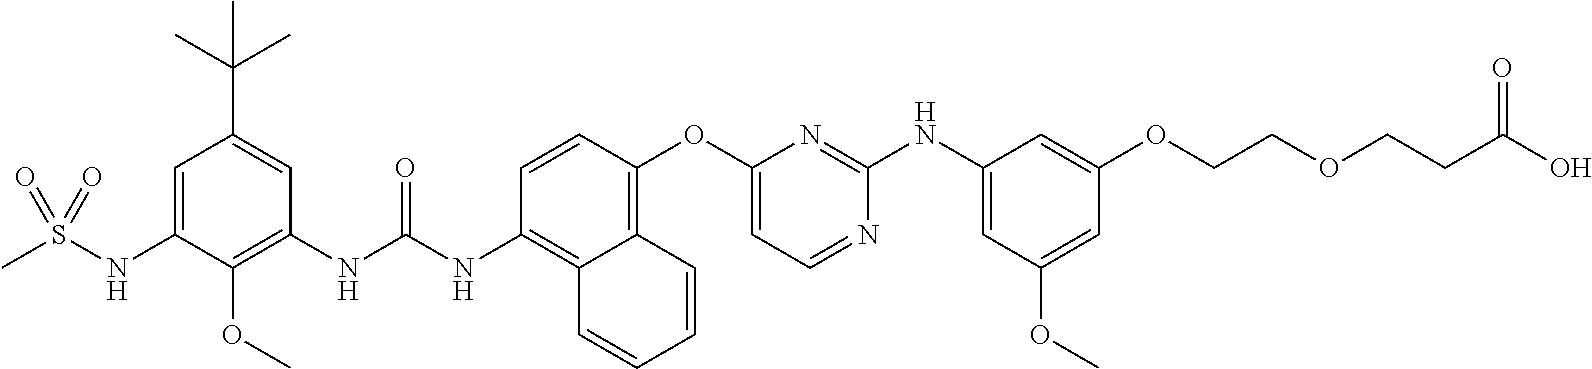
C1=CC(OC2=CC=NC(NC3=CC(OC)=CC(OCCOCCC(O)=O)=C3)=N2)=C2C(=C1NC(NC1=C(OC)C(NS(C)(=O)=O)=CC(C(C)(C)C)=C1)=O)C=CC=C2
